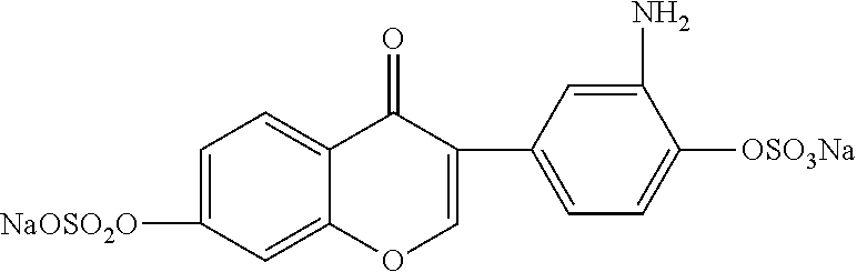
C1=C([NaOSO2O])C=C2C(=C1)C(=O)C(C1=CC=C([OSO3Na])C(N)=C1)=CO2
